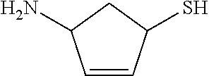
C1=CC(S)CC1N
